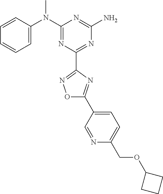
C1=CC(N(C2=NC(C3=NOC(C4=CC=C(COC5CCC5)N=C4)=N3)=NC(N)=N2)C)=CC=C1
